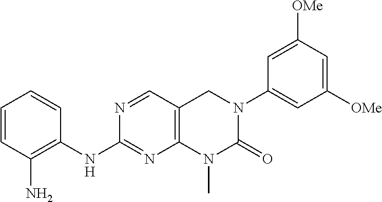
C1(NC2=C(N)C=CC=C2)=NC2=C(CN(C3=CC([OMe])=CC([OMe])=C3)C(=O)N2C)C=N1
